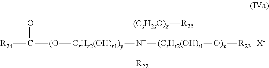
[R24]C(=O)[(O][CrHr2(OH)r1)y][N+]([R22])([(CsH2sO)z][R25])[(CtHt2(OH)t1][O)x][R23].[X-]
